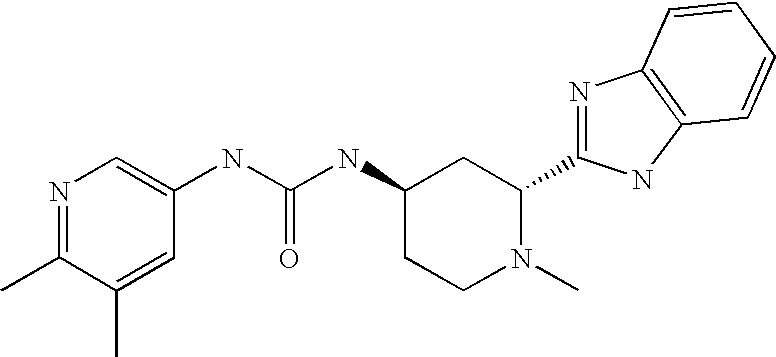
N1=C(C)C(C)=CC(NC(NC2CCN(C)C(C3=NC4=C(N3)C=CC=C4)C2)=O)=C1
